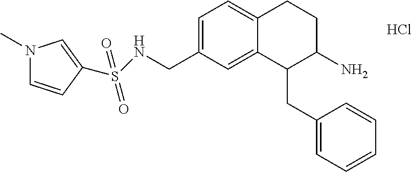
Cl.C1=C(CNS(=O)(=O)C2=CN(C)C=C2)C=C2C(=C1)CCC(N)C2CC1=CC=CC=C1
